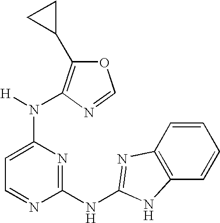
C1=NC(NC2=NC3=C(C=CC=C3)N2)=NC(N([H])C2=C(C3CC3)OC=N2)=C1
